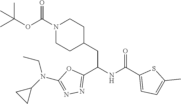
C1=C(C(NC(C2=NN=C(N(CC)C3CC3)O2)CC2CCN(C(=O)OC(C)(C)C)CC2)=O)SC(C)=C1
